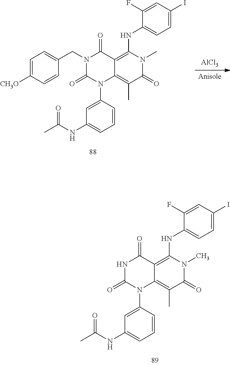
N1C(=O)N(C2=CC(NC(C)=O)=CC=C2)C2=C(C)C(=O)N(C)C(NC3=CC=C(I)C=C3F)=C2C1=O.[AlCl3].[Anisole].C1=C([CH3O])C=CC(CN2C(=O)N(C3=CC(NC(C)=O)=CC=C3)C3=C(C)C(=O)N(C)C(NC4=CC=C(I)C=C4F)=C3C2=O)=C1
